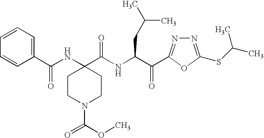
C1=CC=C(C(NC2(C(NC(C(=O)C3=NN=C(SC(C)C)O3)CC(C)C)=O)CCN(C(=O)OC)CC2)=O)C=C1
